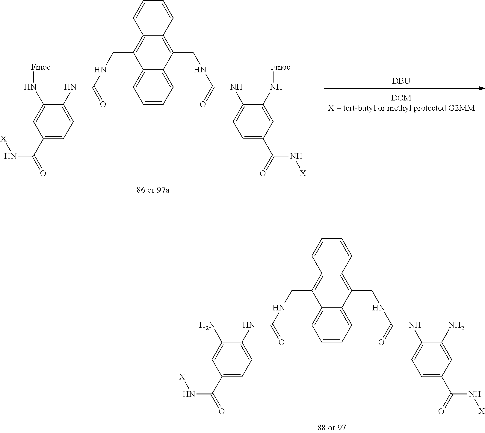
C1=CC=C2C(=C1)C(CNC(=O)NC1=CC=C(C(=O)N[X])C=C1N)=C1C(=C2CNC(NC2=CC=C(C(=O)N[X])C=C2N)=O)C=CC=C1.[DBU].C1=CC=C2C(=C1)C(CNC(=O)NC1=CC=C(C(=O)N[X])C=C1N[Fmoc])=C1C(=C2CNC(NC2=CC=C(C(=O)N[X])C=C2N[Fmoc])=O)C=CC=C1
